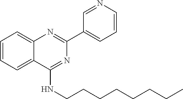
C1=CC=C2C(=C1)N=C(C1=CC=CN=C1)N=C2NCCCCCCCC
